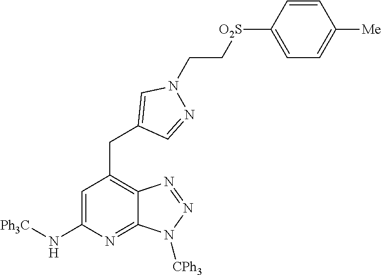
C1=C(N[Ph3C])N=C2C(=C1CC1=CN(CC[O2S]C3=CC=C([Me])C=C3)N=C1)N=NN2[CPh3]
